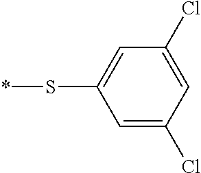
C1=C(Cl)C=C(Cl)C=C1S*
